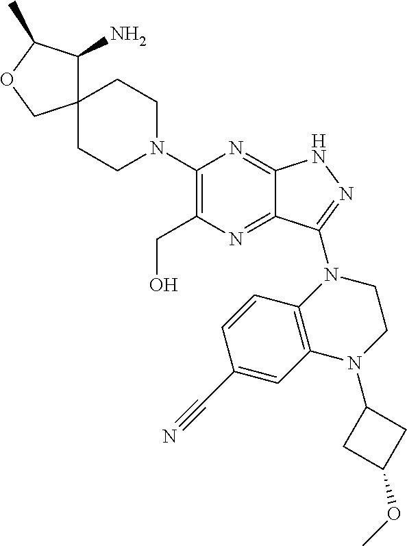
C12(CCN(C3=C(CO)N=C4C(=N3)NN=C4N3CCN(C4CC(OC)C4)C4=C3C=CC(C#N)=C4)CC1)C(N)C(C)OC2
